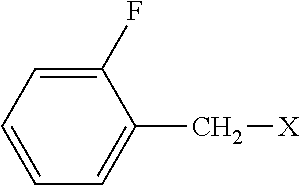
C1=C(C[X])C(F)=CC=C1
